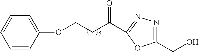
C(CC(=O)C1=NN=C(CO)O1)OC1=CC=CC=C1
